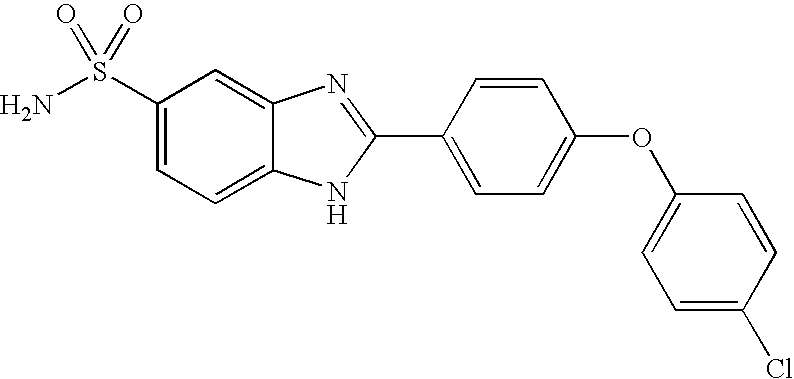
C1=CC(C2=NC3=CC(S(N)(=O)=O)=CC=C3N2)=CC=C1OC1=CC=C(Cl)C=C1
